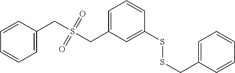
C1=CC=C(CS(CC2=CC=CC(SSCC3=CC=CC=C3)=C2)(=O)=O)C=C1
